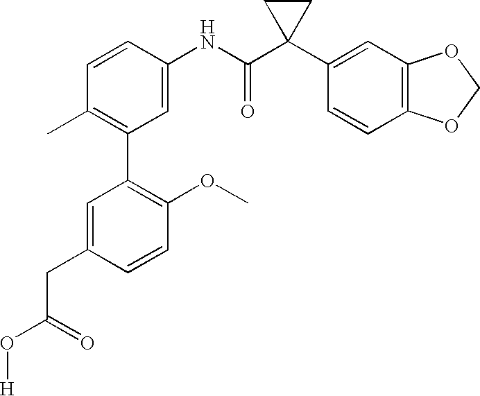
C1(C2=C(C)C=CC(NC(C3(C4=CC5=C(C=C4)OCO5)CC3)=O)=C2)=C(OC)C=CC(CC(O[H])=O)=C1
